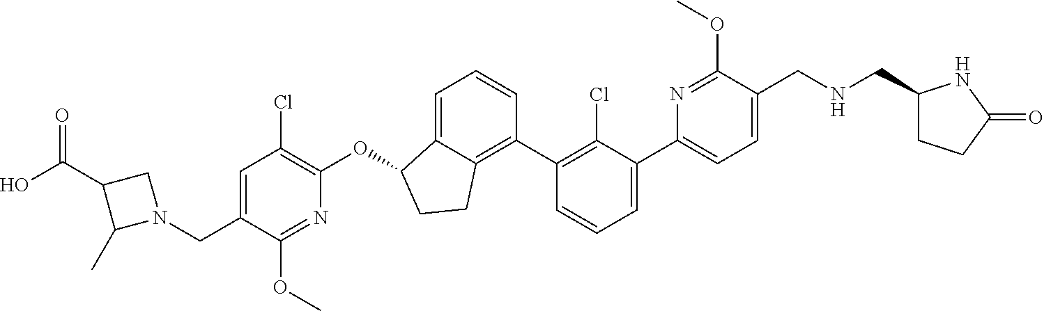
O(C1C2=CC=CC(C3=C(Cl)C(C4=CC=C(CNCC5CCC(=O)N5)C(OC)=N4)=CC=C3)=C2CC1)C1=C(Cl)C=C(CN2CC(C(O)=O)C2C)C(OC)=N1
